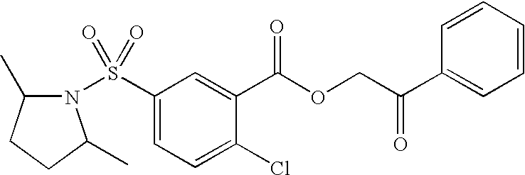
S(C1=CC=C(Cl)C(C(OCC(C2=CC=CC=C2)=O)=O)=C1)(=O)(=O)N1C(C)CCC1C
